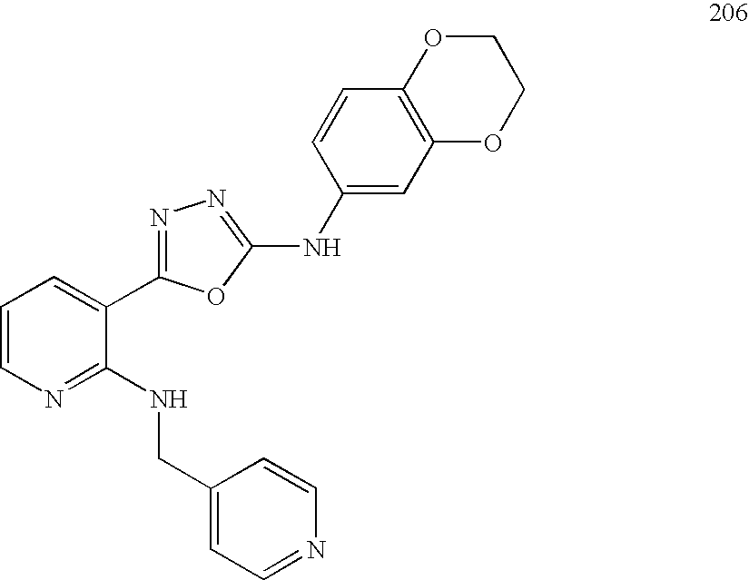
C1=CN=C(NCC2=CC=NC=C2)C(C2=NN=C(NC3=CC4=C(C=C3)OCCO4)O2)=C1
